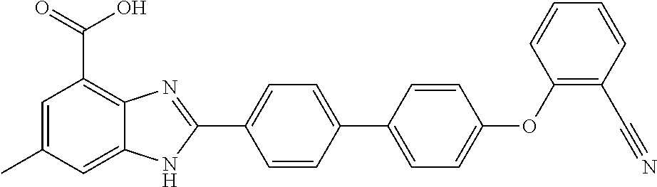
C1=CC(C2=CC=C(OC3=C(C#N)C=CC=C3)C=C2)=CC=C1C1=NC2=C(C(=O)O)C=C(C)C=C2N1
